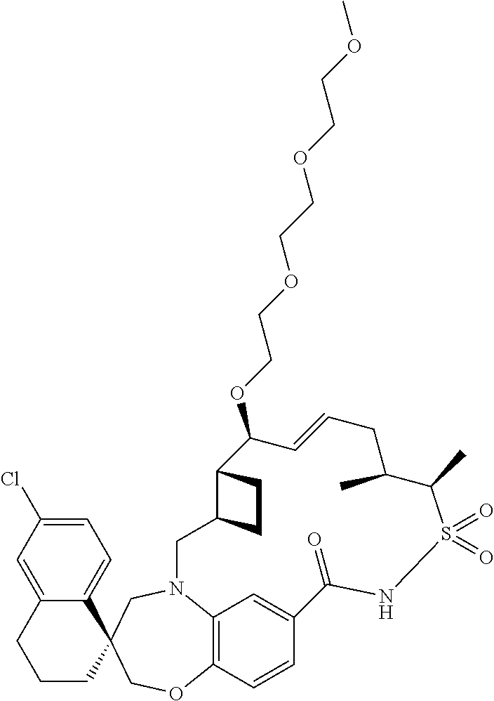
C12=C3C=CC(=C1)C(=O)NS(=O)(=O)C(C)C(C)CC=CC(OCCOCCOCCOC)C1C(CN2CC2(CO3)C3=CC=C(Cl)C=C3CCC2)CC1
